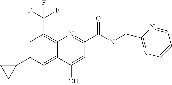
C1(C)=CC(C(NCC2=NC=CC=N2)=O)=NC2=C(C(F)(F)F)C=C(C3CC3)C=C12
